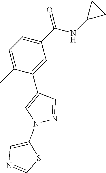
C1(C(NC2CC2)=O)=CC=C(C)C(C2=CN(C3=CN=CS3)N=C2)=C1
